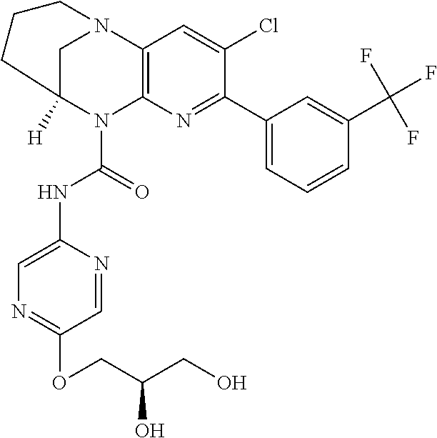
C1C2([H])N(C(=O)NC3=CN=C(OCC(CO)O)C=N3)C3=C(N1CCC2)C=C(Cl)C(C1=CC=CC(C(F)(F)F)=C1)=N3
